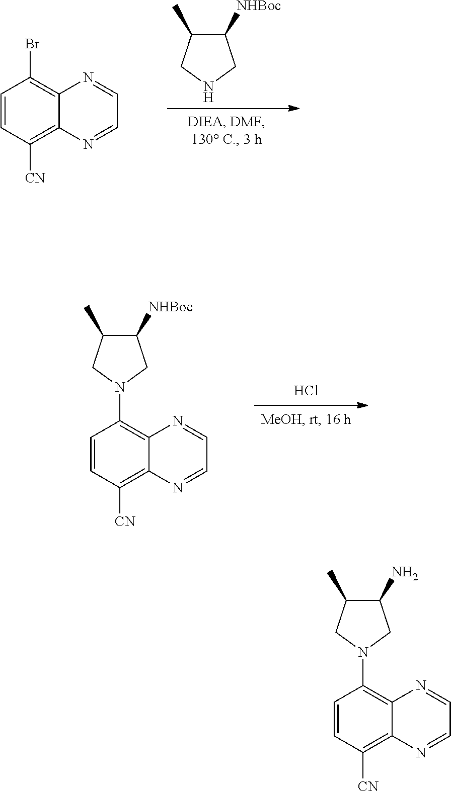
C1=CC([CN])=C2C(=C1N1CC(N)C(C)C1)N=CC=N2.C1=CC([CN])=C2C(=C1Br)N=CC=N2.N1CC([NHBoc])C(C)C1.C1=CC([CN])=C2C(=C1N1CC([NHBoc])C(C)C1)N=CC=N2.Cl
